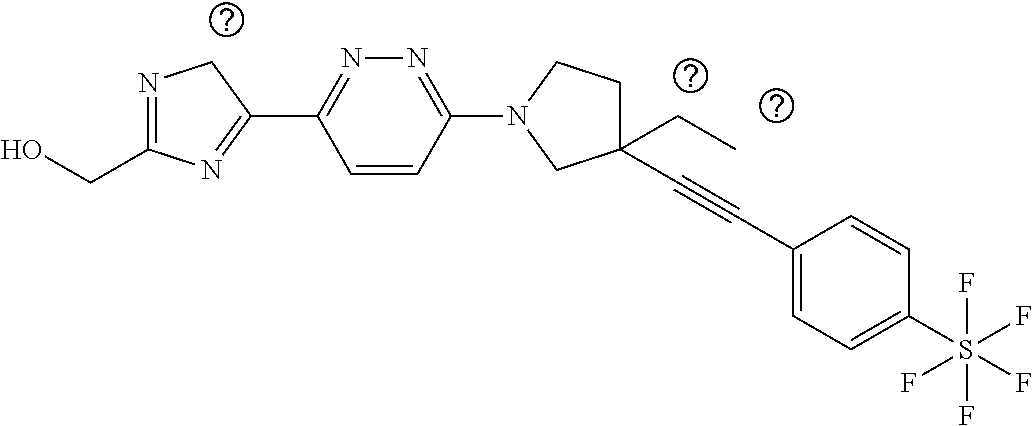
OCC1=NCC(C2=NN=C(N3CCC(CC)(C#CC4=CC=C(S(F)(F)(F)(F)F)C=C4)C3)C=C2)=N1
